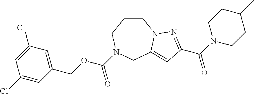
C1CCN(C(OCC2=CC(Cl)=CC(Cl)=C2)=O)CC2=CC(C(N3CCC(C)CC3)=O)=NN12
